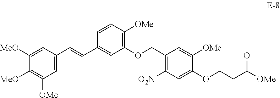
C1([MeO])=CC(C=CC2=CC(OCC3=C([O2N])C=C(OCCC([OMe])=O)C([OMe])=C3)=C([OMe])C=C2)=CC([OMe])=C1[MeO]
